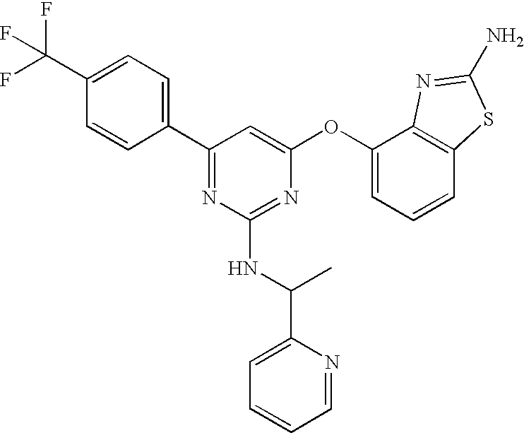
C1(C(F)(F)F)=CC=C(C2=NC(NC(C3=CC=CC=N3)C)=NC(OC3=CC=CC4=C3N=C(N)S4)=C2)C=C1
